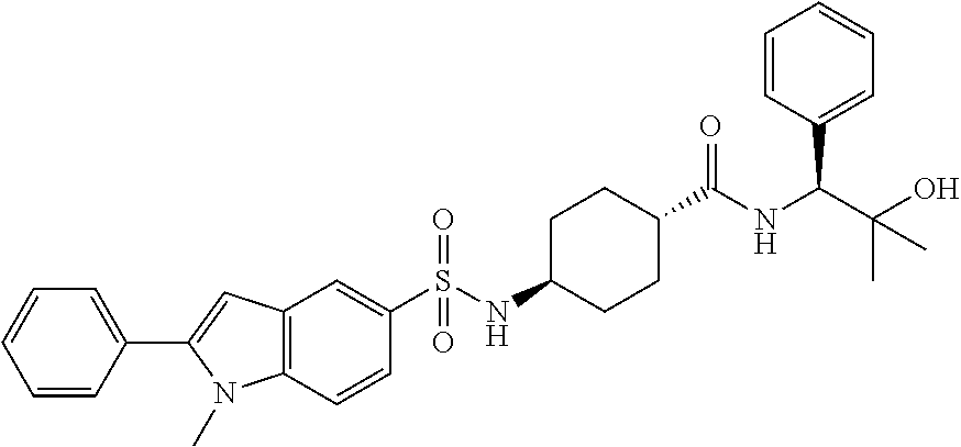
C1(C2=CC=CC=C2)=CC2=C(N1C)C=CC(S(NC1CCC(C(NC(C(O)(C)C)C3=CC=CC=C3)=O)CC1)(=O)=O)=C2
